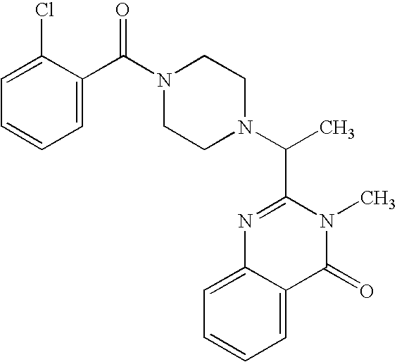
C1=CC=C2C(=C1)N=C(C(N1CCN(C(C3=CC=CC=C3Cl)=O)CC1)C)N(C)C2=O
